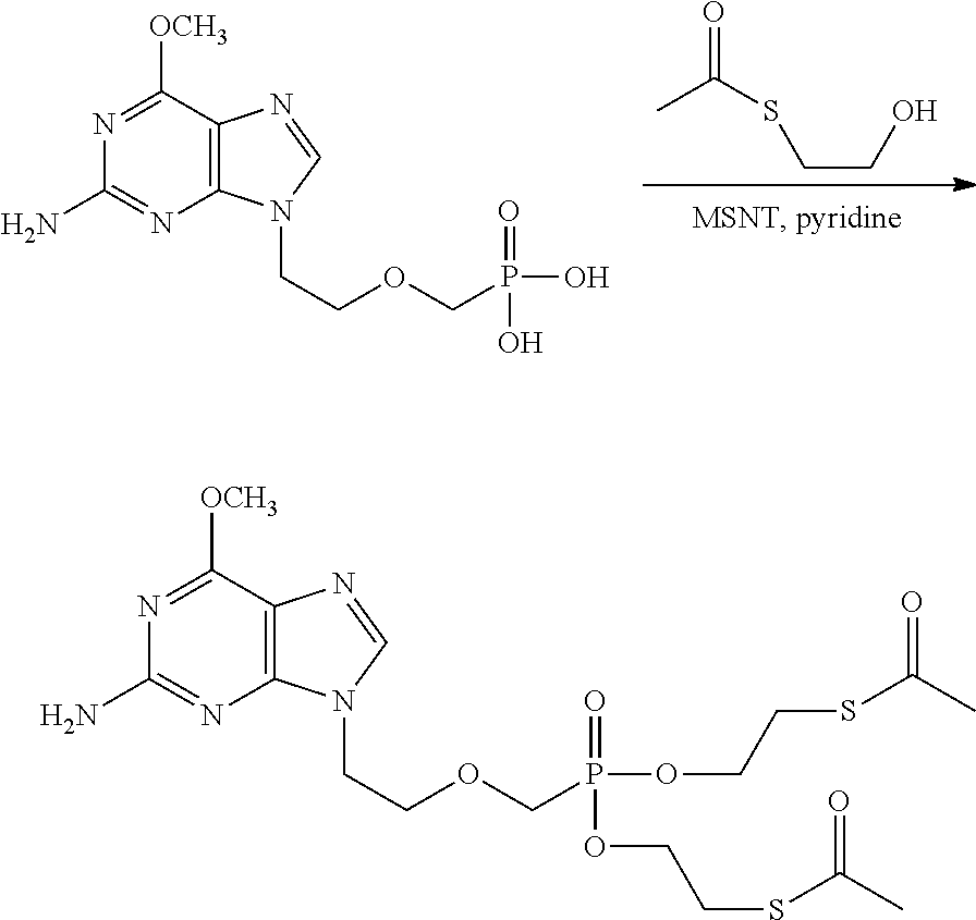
CC(SCCO)=O.C1(N)=NC2=C(C([OCH3])=N1)N=CN2CCOCP(O)(=O)O.C1(N)=NC2=C(C([OCH3])=N1)N=CN2CCOCP(OCCSC(C)=O)(=O)OCCSC(C)=O
